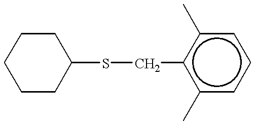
C1CCC(SCc2c(C)cccc2C)CC1
